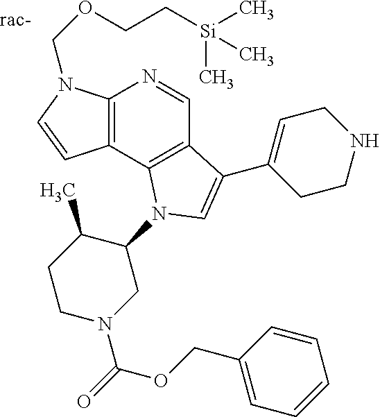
C12=C(N(COCC[Si](C)(C)C)C=C1)N=CC1=C2N(C2C(C)CCN(C(OCC3=CC=CC=C3)=O)C2)C=C1C1=CCNCC1
